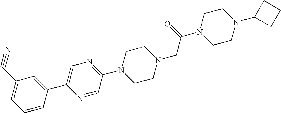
C1=C(C2=CC(C#N)=CC=C2)N=CC(N2CCN(CC(N3CCN(C4CCC4)CC3)=O)CC2)=N1
